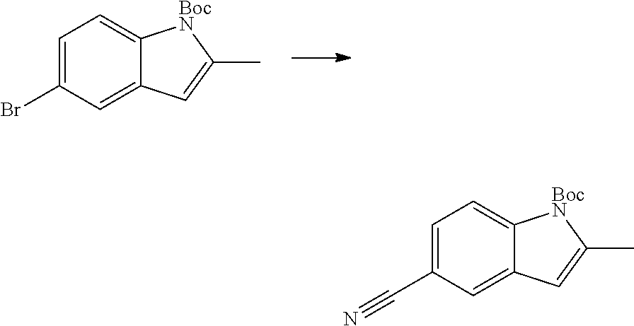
C1=C(Br)C=C2C(=C1)[BocN]C(C)=C2.C1=C(C#N)C=C2C(=C1)[BocN]C(C)=C2
